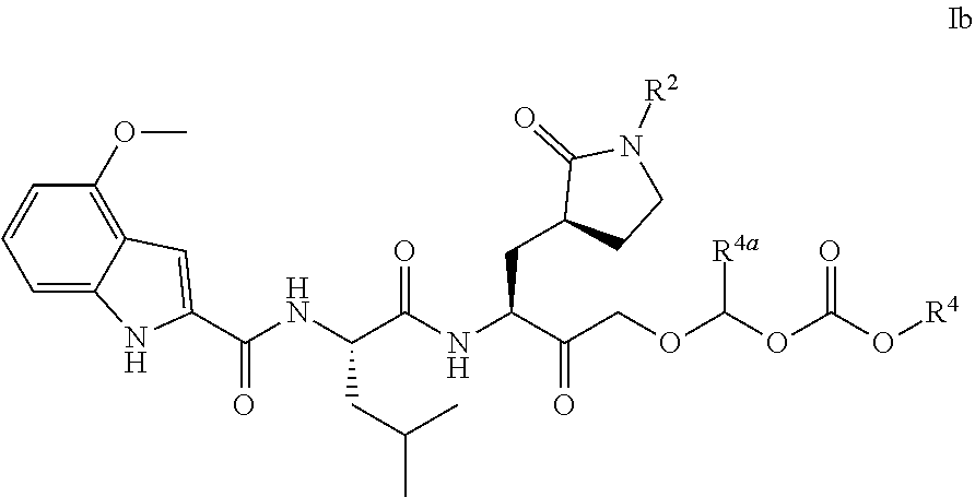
C1=C2C(=C(OC)C=C1)C=C(C(NC(C(NC(C(COC([R4a])OC(O[R4])=O)=O)CC1CCN([R2])C1=O)=O)CC(C)C)=O)N2
